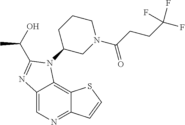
C12=CN=C3C(=C1N(C1CN(C(=O)CCC(F)(F)F)CCC1)C(C(O)C)=N2)SC=C3
